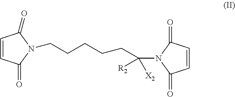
C1=CC(=O)N(CCCCCC(N2C(=O)C=CC2=O)([X2])[R2])C1=O
